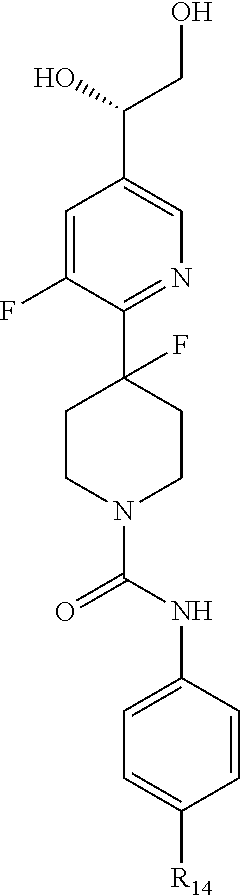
C1=C(F)C(C2(F)CCN(C(NC3=CC=C([R14])C=C3)=O)CC2)=NC=C1C(O)CO
